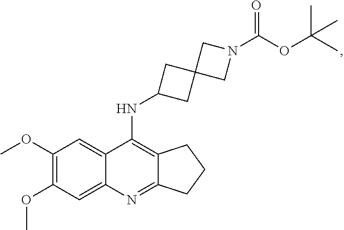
C12=C(NC3CC4(C3)CN(C(OC(C)(C)C)=O)C4)C3=CC(OC)=C(OC)C=C3N=C1CCC2
